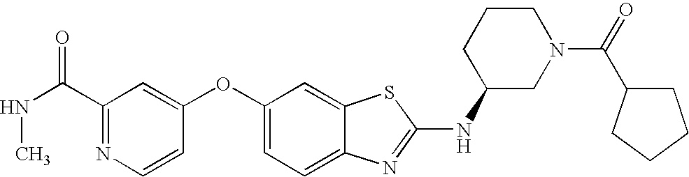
N1=C(C(NC)=O)C=C(OC2=CC=C3C(=C2)SC(NC2CN(C(=O)C4CCCC4)CCC2)=N3)C=C1
